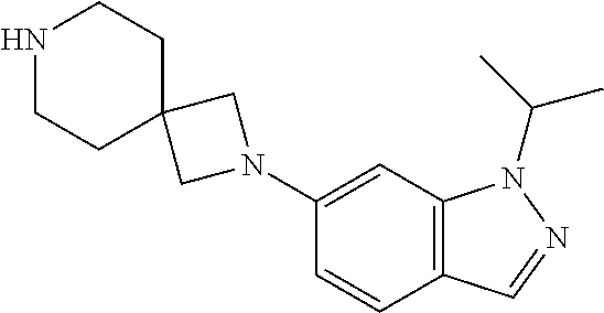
C12=C(C=C(N3CC4(CCNCC4)C3)C=C1)N(C(C)C)N=C2
